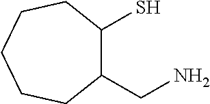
C1(CN)C(S)CCCCC1
